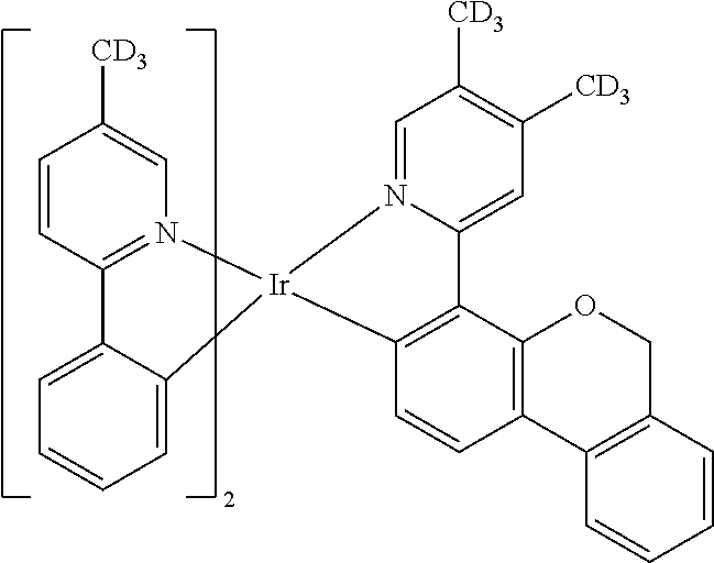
C12=N(C=C([CD3])C=C1)[Ir]1(C3=CC=CC=C23)N2=CC([CD3])=C([CD3])C=C2C2=C1C=CC1=C2OCC2=C1C=CC=C2
